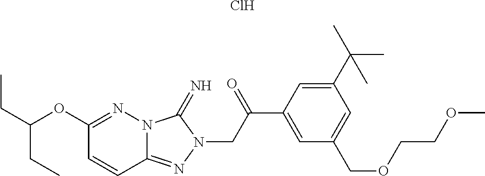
C(C(OC1=NN2C(=NN(CC(C3=CC(COCCOC)=CC(C(C)(C)C)=C3)=O)C2=N)C=C1)CC)C.Cl
